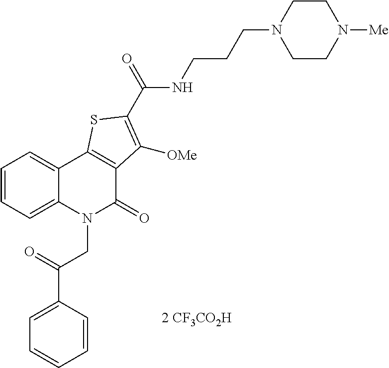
C1=C(C(=O)CN2C(=O)C3=C(C4=CC=CC=C24)SC(C(=O)NCCCN2CCN([Me])CC2)=C3[OMe])C=CC=C1.[2 CF3CO2H]
